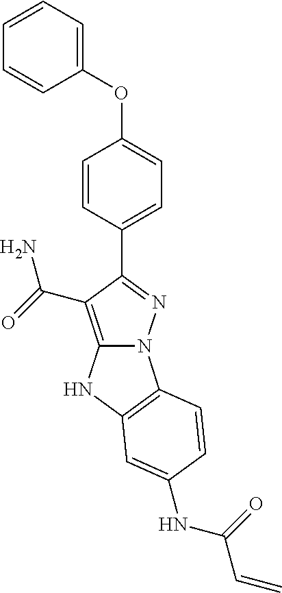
C1=CC(C2=NN3C(=C2C(N)=O)NC2=C3C=CC(NC(C=C)=O)=C2)=CC=C1OC1=CC=CC=C1
